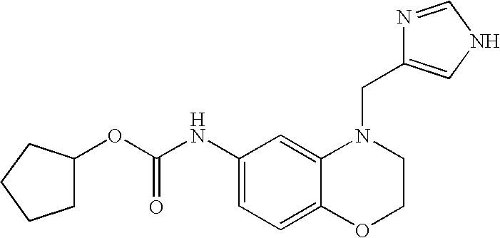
C1(NC(OC2CCCC2)=O)=CC=C2C(=C1)N(CC1=CNC=N1)CCO2
